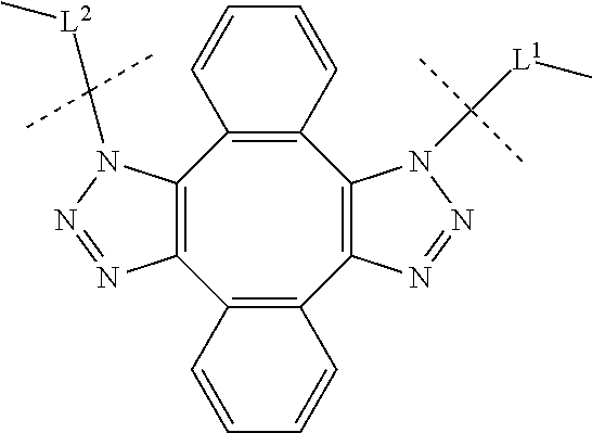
C12=C(C3=C(C4=C(C5=C1C=CC=C5)N(C([L1]C)(C)C)N=N4)C=CC=C3)N=NN2C([L2]C)(C)C
